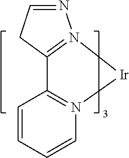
C12=N(C=CC=C1)[Ir]N1=C2CC=N1
